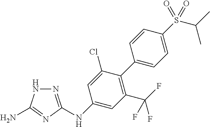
N(C1=CC(C(F)(F)F)=C(C2=CC=C(S(C(C)C)(=O)=O)C=C2)C(Cl)=C1)C1=NNC(N)=N1
